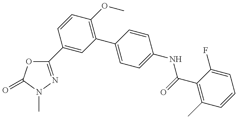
C1(C2=NN(C)C(=O)O2)=CC(C2=CC=C(NC(=O)C3=C(C)C=CC=C3F)C=C2)=C(OC)C=C1
